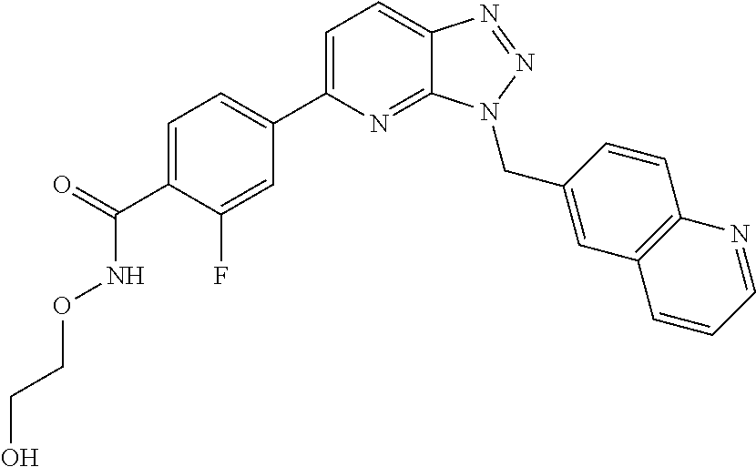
C1=C(C2=CC=C(C(=O)NOCCO)C(F)=C2)N=C2C(=C1)N=NN2CC1=CC2=C(C=C1)N=CC=C2
